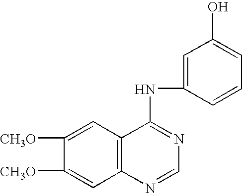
C12=C(C=C([CH3O])C([CH3O])=C1)C(NC1=CC(O)=CC=C1)=NC=N2
